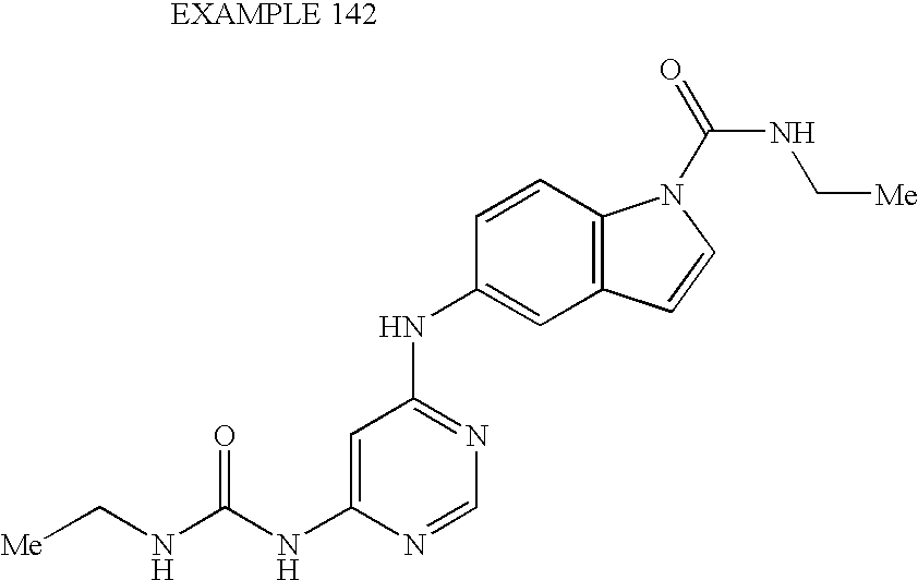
C1=C(NC(NC[Me])=O)N=CN=C1NC1=CC2=C(C=C1)N(C(=O)NC[Me])C=C2
